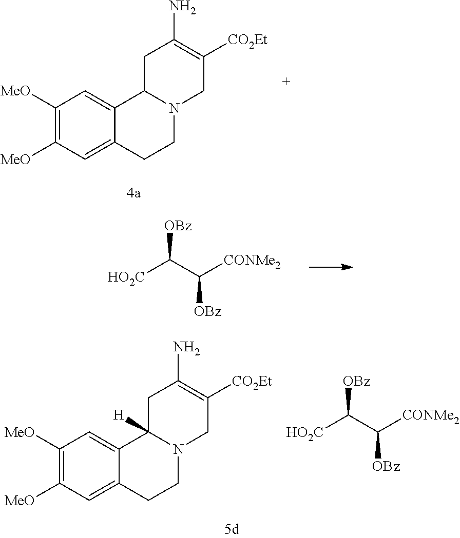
C1([MeO])=C([MeO])C=C2C(=C1)C1N(CC2)CC([CO2Et])=C(N)C1.[HO2C]C(C([CONMe2])[OBz])[OBz].C1([MeO])=C([MeO])C=C2C(=C1)C1([H])N(CC2)CC([CO2Et])=C(N)C1.[HO2C]C(C([CONMe2])[OBz])[OBz]
